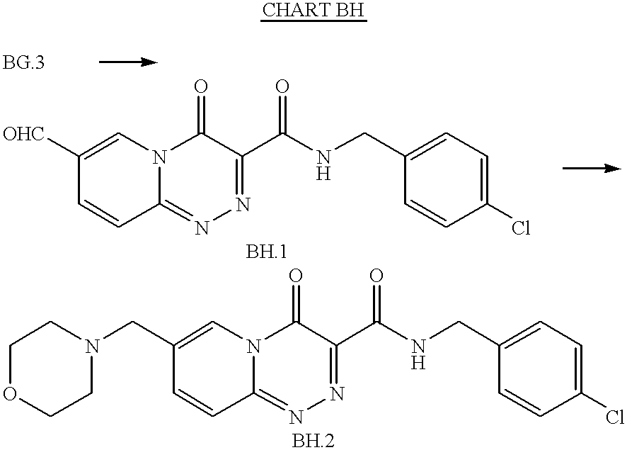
C1=CC2=NN=C(C(NCC3=CC=C(Cl)C=C3)=O)C(=O)N2C=C1[OHC].C1=CC2=NN=C(C(NCC3=CC=C(Cl)C=C3)=O)C(=O)N2C=C1CN1CCOCC1
